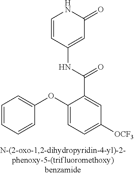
C1=CC(NC(C2=CC([OCF3])=CC=C2OC2=CC=CC=C2)=O)=CC(=O)N1
